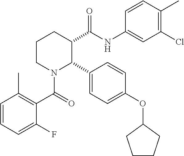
C1CN(C(C2=C(C)C=CC=C2F)=O)C(C2=CC=C(OC3CCCC3)C=C2)C(C(NC2=CC(Cl)=C(C)C=C2)=O)C1
